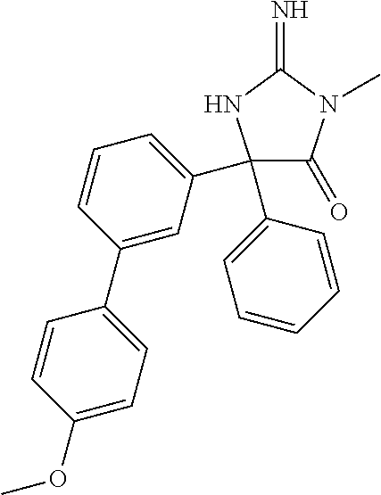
N1C(=N)N(C)C(=O)C1(C1=CC=CC(C2=CC=C(OC)C=C2)=C1)C1=CC=CC=C1
